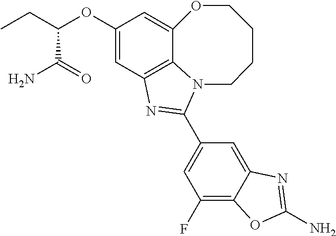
C12=C3C=C(OC(CC)C(=O)N)C=C1OCCCCN2C(C1=CC(F)=C2C(=C1)N=C(N)O2)=N3
